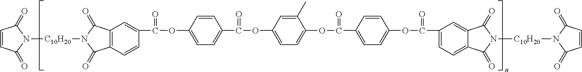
C1=CC(=O)N([C10H20]N2C(=O)C3=C(C2=O)C=C(C(OC2=CC=C(C(OC4=CC=C(OC(C5=CC=C(OC(=O)C6=CC=C7C(=C6)C(=O)N([C10H20]N6C(=O)C=CC6=O)C7=O)C=C5)=O)C(C)=C4)=O)C=C2)=O)C=C3)C1=O
